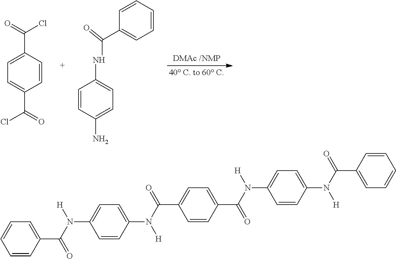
C1=CC(C(=O)Cl)=CC=C1C(=O)Cl.C1=CC(N)=CC=C1NC(C1=CC=CC=C1)=O.C1=CC(C(N([H])C2=CC=C(N([H])C(C3=CC=C(C(=O)N([H])C4=CC=C(N(C(=O)C5=CC=CC=C5)[H])C=C4)C=C3)=O)C=C2)=O)=CC=C1
